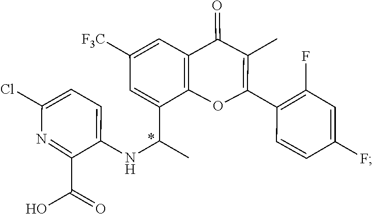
C1(C(=O)O)=NC(Cl)=CC=C1NC(C1=CC([F3C])=CC2=C1OC(C1=C(F)C=C(F)C=C1)=C(C)C2=O)C
